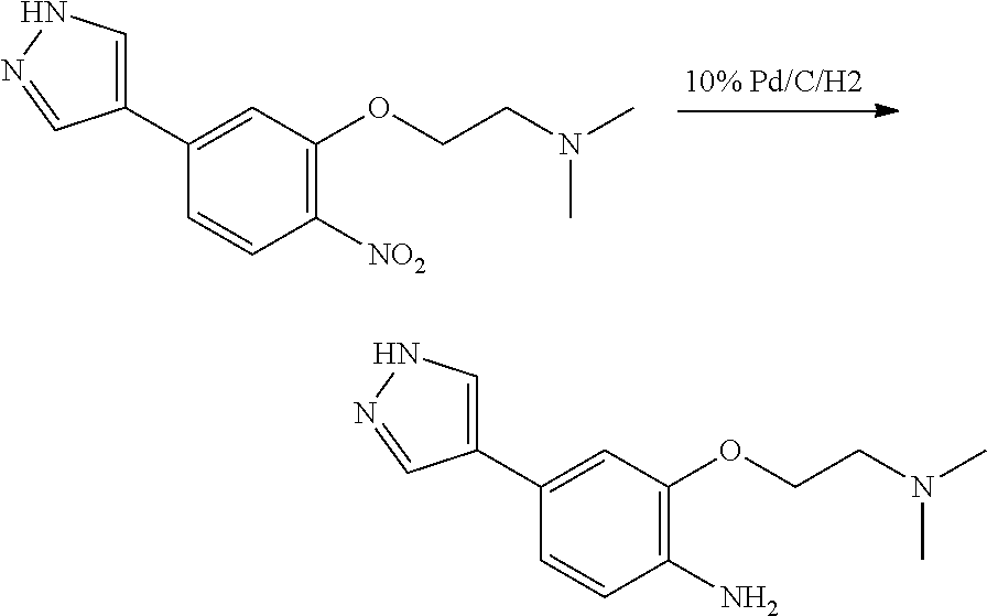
[10% Pd/C/H2].C1=CC(C2=CNN=C2)=CC(OCCN(C)C)=C1[NO2].C1=CC(C2=CNN=C2)=CC(OCCN(C)C)=C1N
